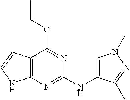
C12=C(N=C(NC3=CN(C)N=C3C)N=C1OCC)NC=C2
